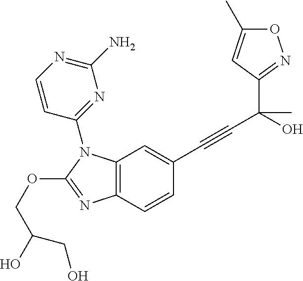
C12=C(C=CC(C#CC(O)(C)C3=NOC(C)=C3)=C1)N=C(OCC(O)CO)N2C1=NC(N)=NC=C1
